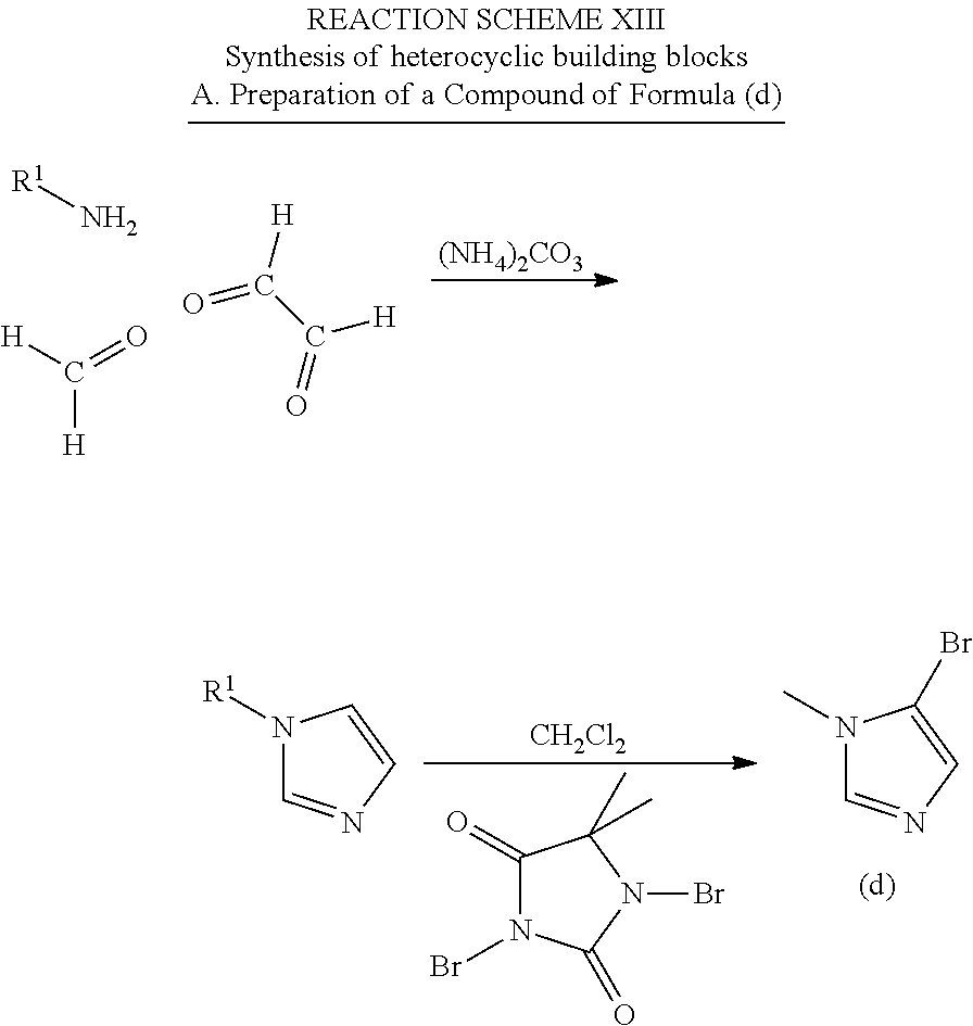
C1(=O)N(Br)C(=O)N(Br)C1(C)C.[CH2Cl2].N1([R1])C=NC=C1.N1(C)C=NC=C1Br.[R1]N.[H]C(=O)[H].O=C(C(=O)[H])[H].[(NH4)2CO3]
